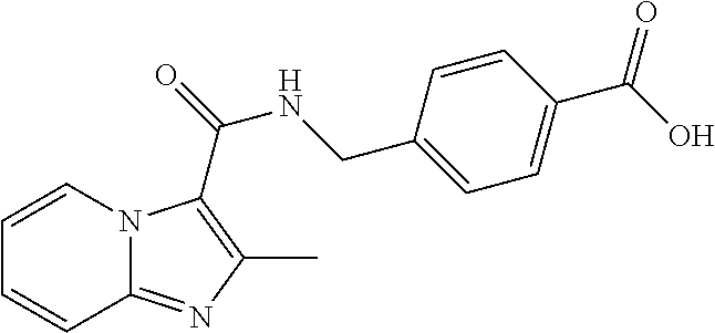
C1=CN2C(=NC(C)=C2C(=O)NCC2=CC=C(C(O)=O)C=C2)C=C1
